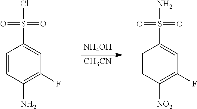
[CH3CN].C1=CC([NO2])=C(F)C=C1S(N)(=O)=O.C1=CC(N)=C(F)C=C1S(Cl)(=O)=O.[NH4OH]
